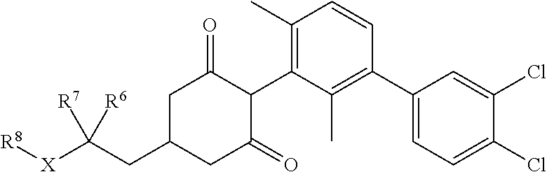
C1C(CC([X][R8])([R7])[R6])CC(=O)C(C2=C(C)C=CC(C3=CC=C(Cl)C(Cl)=C3)=C2C)C1=O
